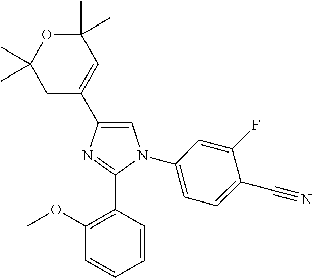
C1(C2=CC(C)(C)OC(C)(C)C2)=CN(C2=CC=C(C#N)C(F)=C2)C(C2=C(OC)C=CC=C2)=N1
